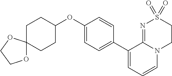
C1(C2=CC=C(OC3CCC4(CC3)OCCO4)C=C2)=CC=CN2C1=NS(=O)(=O)CC2
